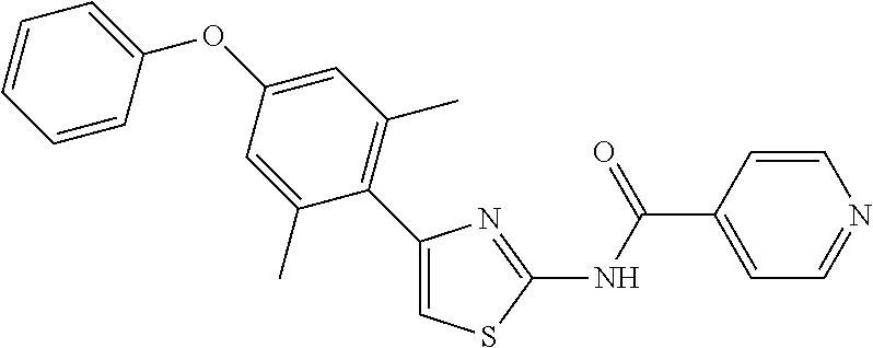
C1(C2=C(C)C=C(OC3=CC=CC=C3)C=C2C)=CSC(NC(C2=CC=NC=C2)=O)=N1
